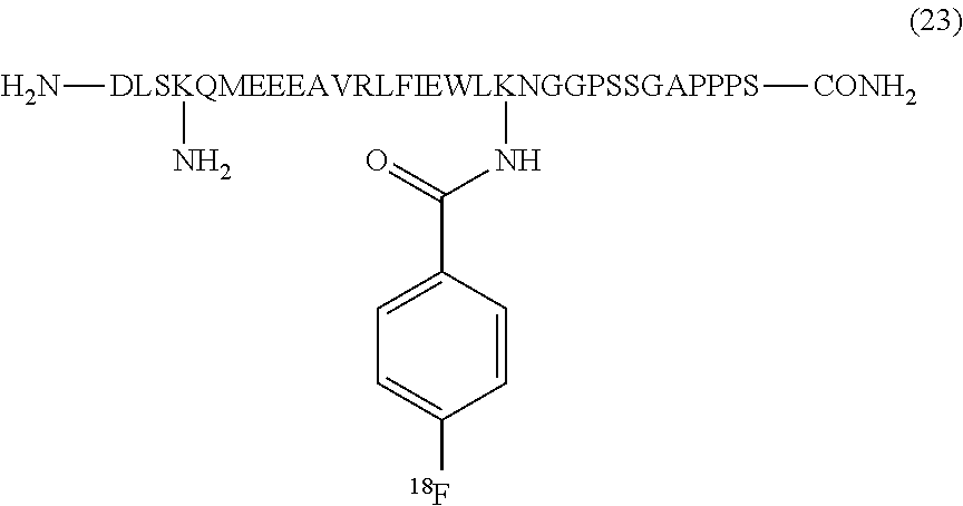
[DLSKQMEEEAVRLFIEWLKNGGPSSGAPPPS](N)([CONH2])(N)NC(C1=CC=C([18F])C=C1)=O
